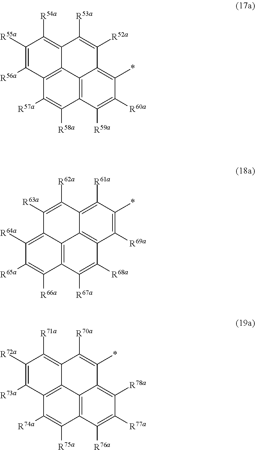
C12=C3C([R59a])=C([R60a])C(*)=C1C([R52a])=C([R53a])C1=C([R54a])C([R55a])=C([R56a])C(=C21)C([R57a])=C3[R58a].C12=C3C([R66a])=C([R65a])C([R64a])=C1C([R63a])=C([R62a])C1=C([R61a])C(*)=C([R69a])C(=C21)C([R68a])=C3[R67a].C12=C3C([R76a])=C([R77a])C([R78a])=C1C(*)=C([R70a])C1=C([R71a])C([R72a])=C([R73a])C(=C21)C([R74a])=C3[R75a]
